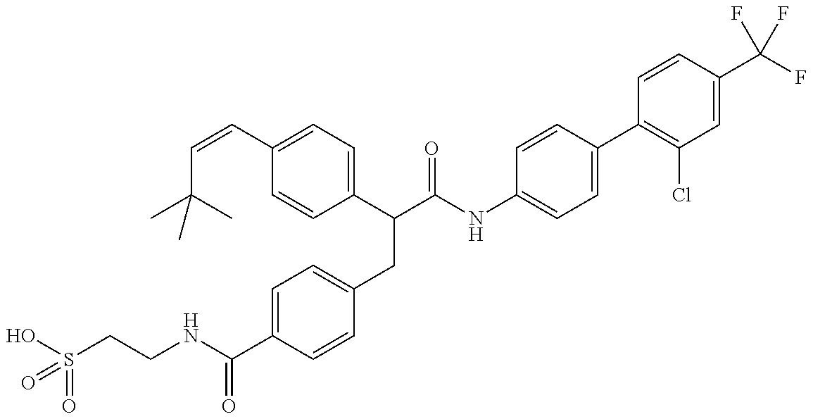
OS(CCNC(C1=CC=C(CC(C(NC2=CC=C(C3=C(Cl)C=C(C(F)(F)F)C=C3)C=C2)=O)C2=CC=C(C=CC(C)(C)C)C=C2)C=C1)=O)(=O)=O
